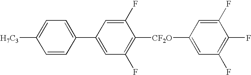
C1(F)=CC([CF2O]C2=C(F)C=C(C3=CC=C([H7C3])C=C3)C=C2F)=CC(F)=C1F
